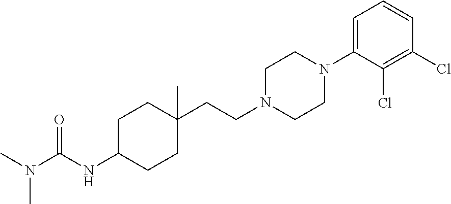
C(=O)(NC1CCC(CCN2CCN(C3=CC=CC(Cl)=C3Cl)CC2)(C)CC1)N(C)C
